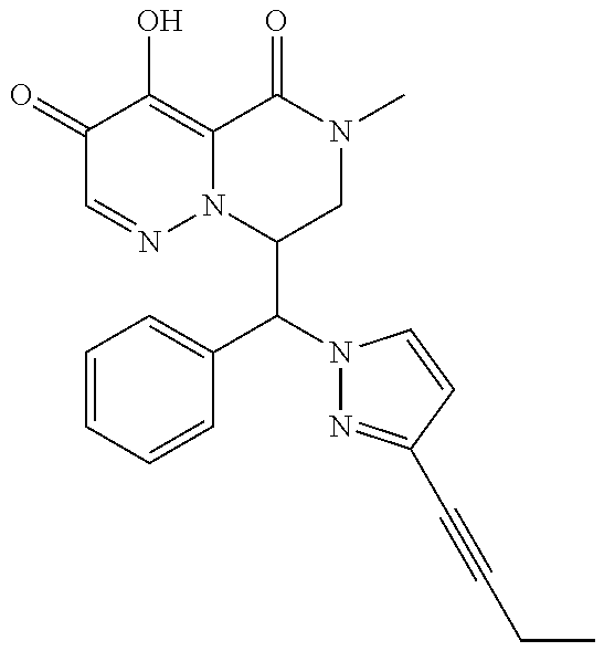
C1(=O)C=NN2C(=C1O)C(=O)N(C)CC2C(C1=CC=CC=C1)N1N=C(C#CCC)C=C1
